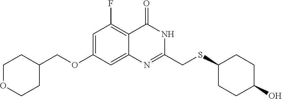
C1=C(OCC2CCOCC2)C=C2C(=C1F)C(=O)NC(CSC1CCC(O)CC1)=N2
